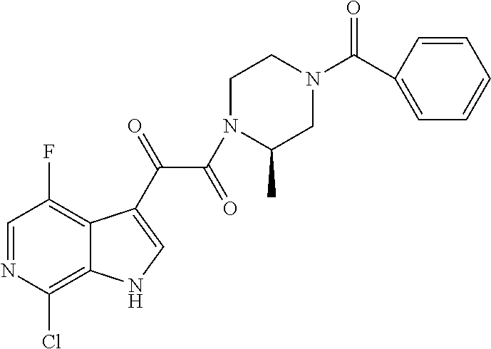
C1=NC(Cl)=C2C(=C1F)C(C(=O)C(=O)N1C(C)CN(C(C3=CC=CC=C3)=O)CC1)=CN2
